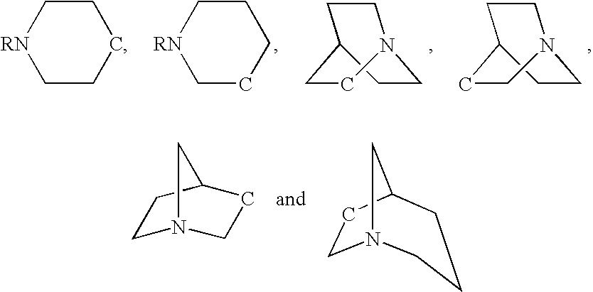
C1N2CCC(C1)CC2.C1N2CCC(C1)CC2.C1CCCC[RN]1.C1CCCC[RN]1.C1N2CCC(C1)C2.N12CCC(C1)CCC2
